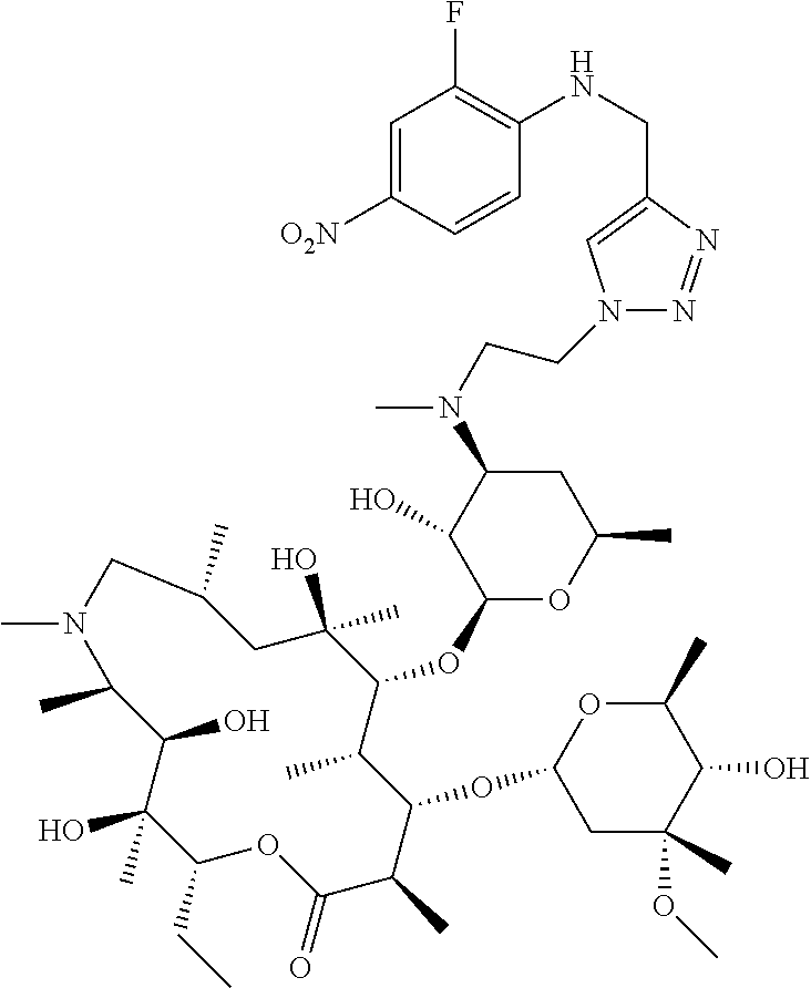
C1(CC)C(C)(O)C(O)C(C)N(C)CC(C)CC(O)(C)C(OC2OC(C)CC(N(C)CCN3C=C(CNC4=C(F)C=C([O2N])C=C4)N=N3)C2O)C(C)C(OC2CC(C)(OC)C(O)C(C)O2)C(C)C(=O)O1
